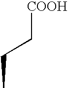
CCC[COOH]
